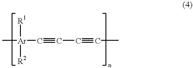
[Ar](C#CC#CC)([R1])([R2])C
